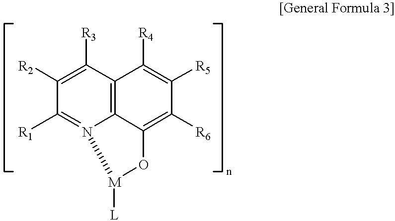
C1([R1])=N2C3=C(C([R3])=C1[R2])C([R4])=C([R5])C([R6])=C3O[M]2[L]
